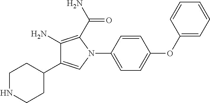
C1(OC2=CC=C(N3C(C(N)=O)=C(N)C(C4CCNCC4)=C3)C=C2)=CC=CC=C1
